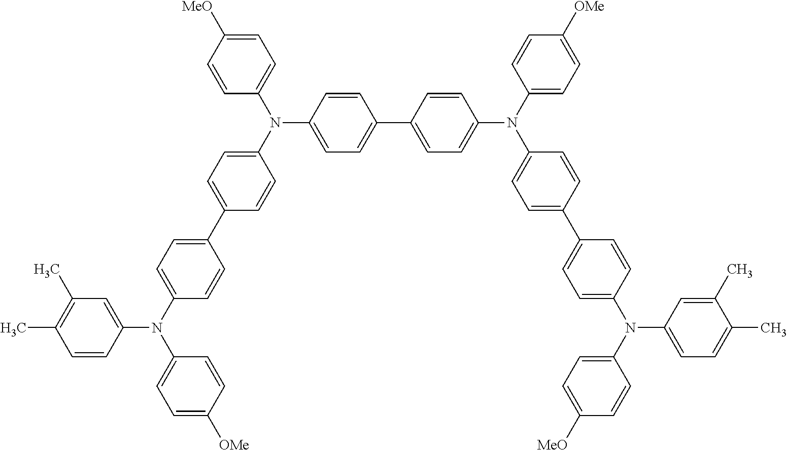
C1(C)=C(C)C=C(N(C2=CC=C(C3=CC=C(N(C4=CC=C([MeO])C=C4)C4=CC=C(C5=CC=C(N(C6=CC=C([OMe])C=C6)C6=CC=C(C7=CC=C(N(C8=CC=C([MeO])C=C8)C8=CC=C(C)C(C)=C8)C=C7)C=C6)C=C5)C=C4)C=C3)C=C2)C2=CC=C([OMe])C=C2)C=C1
